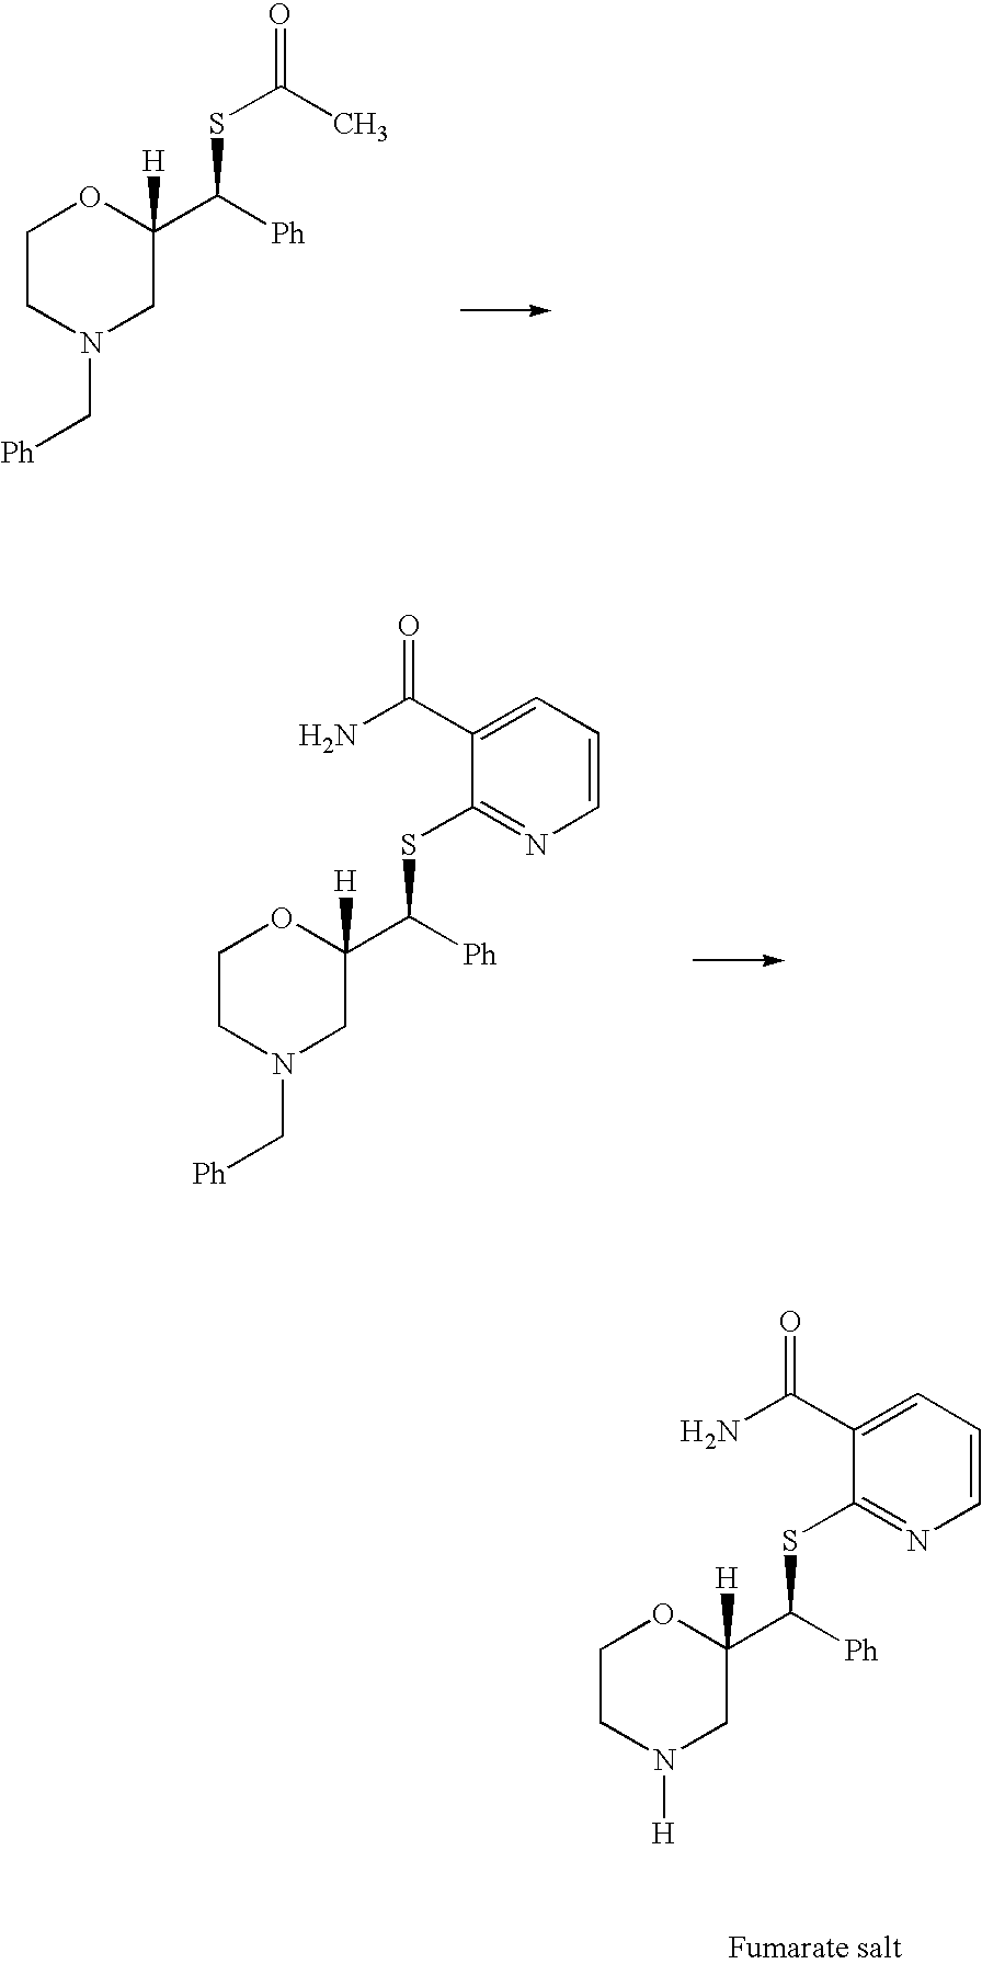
C1CN(C[Ph])CC(C([Ph])SC(C)=O)([H])O1.C1CN(C[Ph])CC(C([Ph])SC2=NC=CC=C2C(N)=O)([H])O1.C1CN([H])CC(C([Ph])SC2=NC=CC=C2C(N)=O)([H])O1
